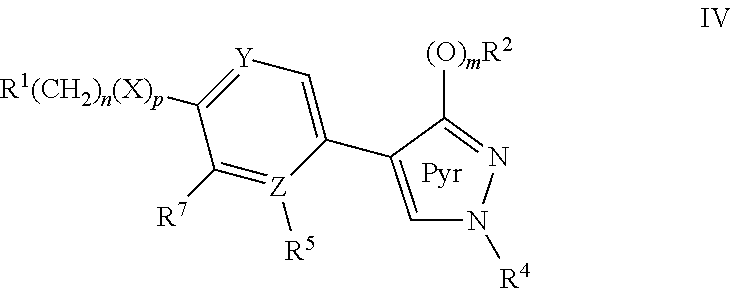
C1=C(C2=C[Y]=C([R1(CH2)n(X)p])C([R7])=[Z]2[R5])C([(O)mR2])=NN1[R4]
